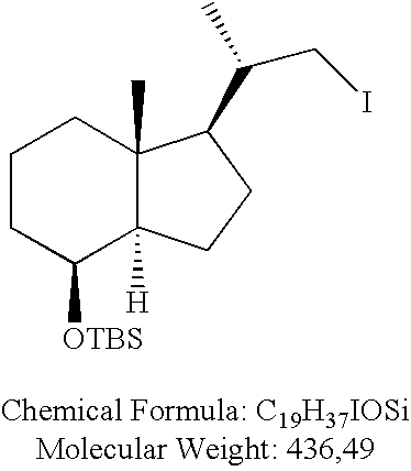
C1CC([OTBS])C2([H])C(C)(C1)C(C(C)CI)CC2
